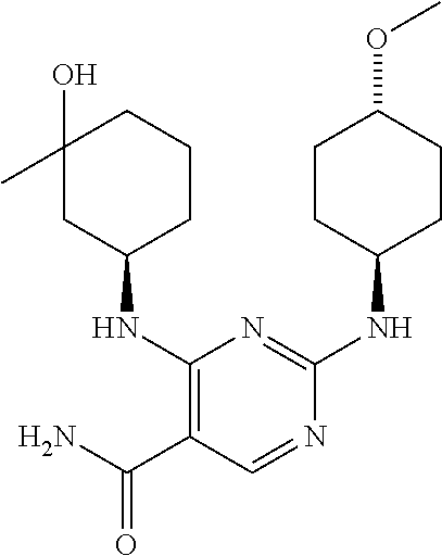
C1CC(NC2=NC(NC3CCCC(C)(O)C3)=C(C(N)=O)C=N2)CCC1OC
